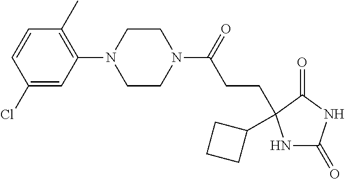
C1(Cl)=CC(N2CCN(C(=O)CCC3(C4CCC4)NC(=O)NC3=O)CC2)=C(C)C=C1
